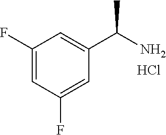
C1(F)=CC(F)=CC(C(N)C)=C1.Cl
